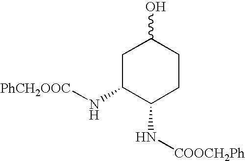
N(C1CCC(O)CC1N[PhCH2OOC])[COOCH2Ph]
